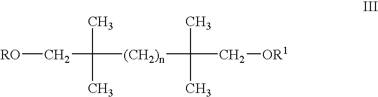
[RO]CC(C)(C)[(CH2)n]C(C)(C)C[OR1]
